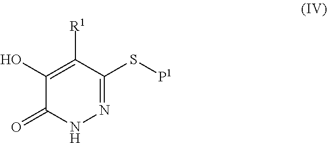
N1=C(S[P1])C([R1])=C(O)C(=O)N1
